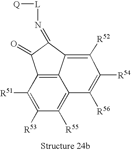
C12=C3C([R51])=C([R53])C([R55])=C1C([R56])=C([R54])C([R52])=C2C(=N[L][Q])C3=O
